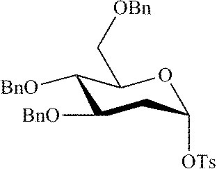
C1([BnO])C([BnO])C(C[OBn])OC([OTs])C1
